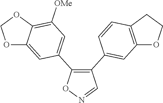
O1N=CC(C2=CC3=C(CCO3)C=C2)=C1C1=CC([OMe])=C2C(=C1)OCO2
